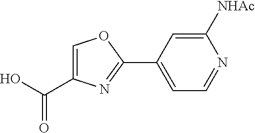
C(=O)(O)C1=COC(C2=CC=NC([NHAc])=C2)=N1
